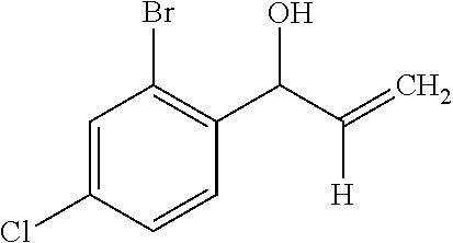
C1=C(Cl)C=CC(C(C(=C)[H])O)=C1Br
